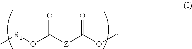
O=C([Z]C(OC)=O)O[R1]C
